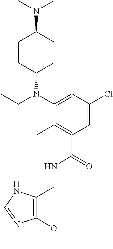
C1(CNC(C2=C(C)C(N(C3CCC(N(C)C)CC3)CC)=CC(Cl)=C2)=O)=C(OC)N=CN1
